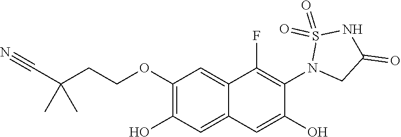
C1(OCCC(C#N)(C)C)=C(O)C=C2C(=C1)C(F)=C(N1CC(=O)NS1(=O)=O)C(O)=C2
